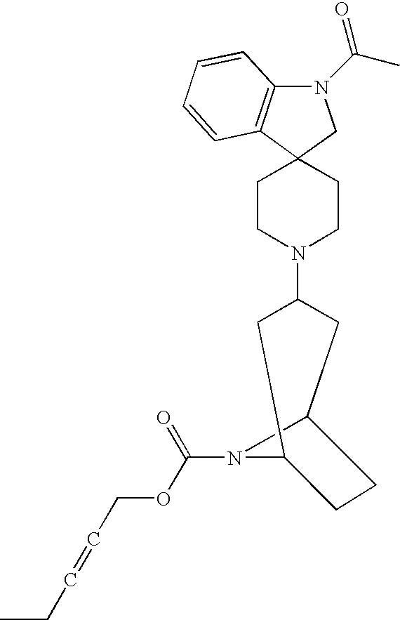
C1CN(C2CC3CCC(C2)N3C(=O)OCC=CCC)CCC12C1=C(N(C(C)=O)C2)C=CC=C1
